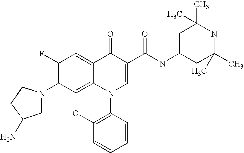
C1(F)=C(N2CC(N)CC2)C2=C3C(=C1)C(=O)C(C(NC1CC(C)(C)NC(C)(C)C1)=O)=CN3C1=C(O2)C=CC=C1
